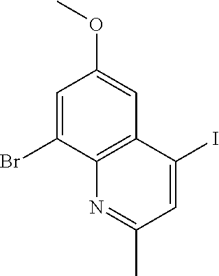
C1=C(Br)C2=C(C=C1OC)C(I)=CC(C)=N2
